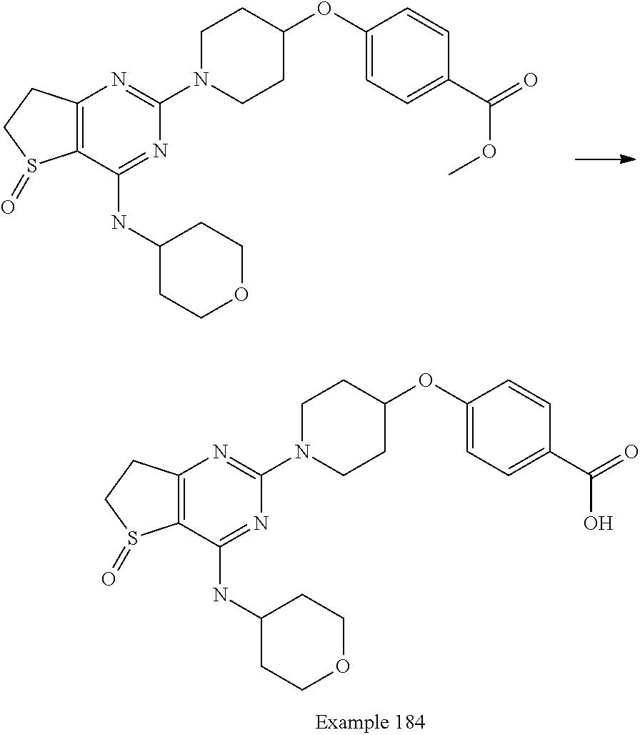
C12=C(C(NC3CCOCC3)=NC(N3CCC(OC4=CC=C(C(=O)O)C=C4)CC3)=N1)S(=O)CC2.C12=C(C(NC3CCOCC3)=NC(N3CCC(OC4=CC=C(C(=O)OC)C=C4)CC3)=N1)S(=O)CC2
